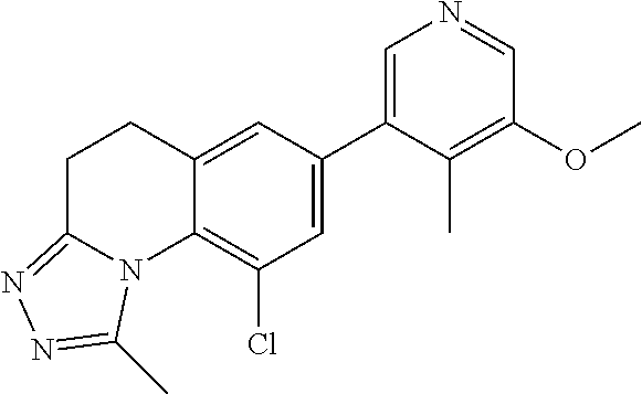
N1=CC(OC)=C(C)C(C2=CC(Cl)=C3C(=C2)CCC2=NN=C(C)N32)=C1
